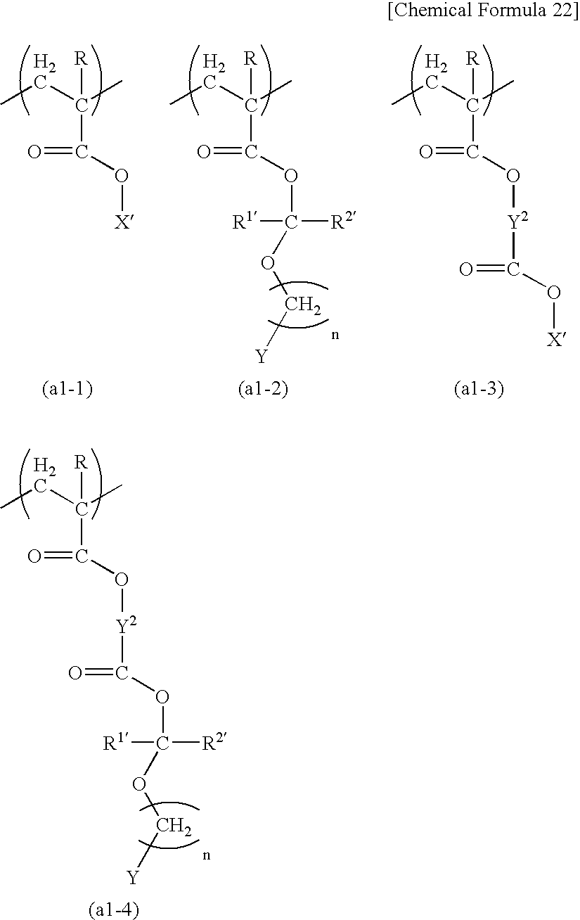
CCC(C)([R])C(=O)O[X].CCC(C)([R])C(=O)OC([R2])([R1])OC[Y].CCC(C)([R])C(=O)O[Y2]C(=O)O[X].CCC(C)([R])C(=O)O[Y2]C(=O)OC([R2])([R1])OC[Y]
